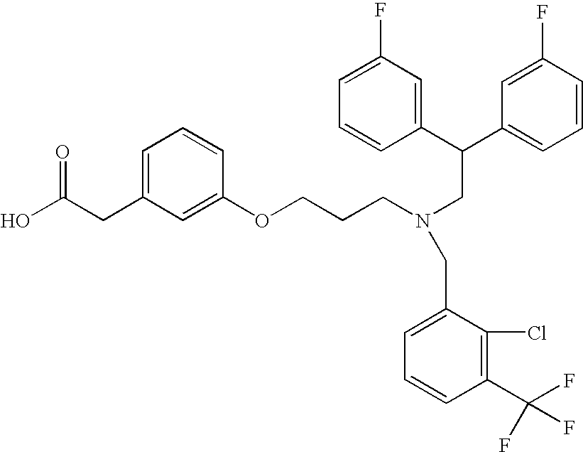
C(CC1=CC=CC(OCCCN(CC(C2=CC=CC(F)=C2)C2=CC(F)=CC=C2)CC2=CC=CC(C(F)(F)F)=C2Cl)=C1)(O)=O
